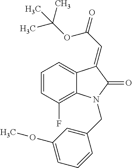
C12=CC=CC(F)=C1N(CC1=CC(OC)=CC=C1)C(=O)C2=CC(=O)OC(C)(C)C
